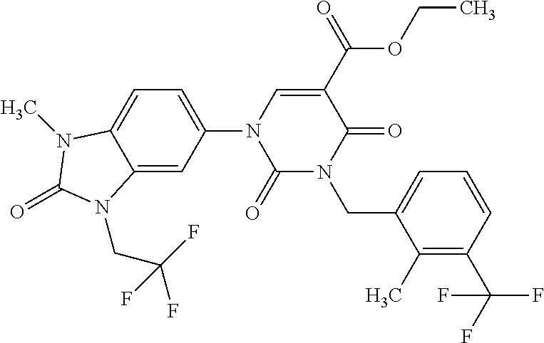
C12=CC(N3C(=O)N(CC4=CC=CC(C(F)(F)F)=C4C)C(=O)C(C(OCC)=O)=C3)=CC=C1N(C)C(=O)N2CC(F)(F)F
